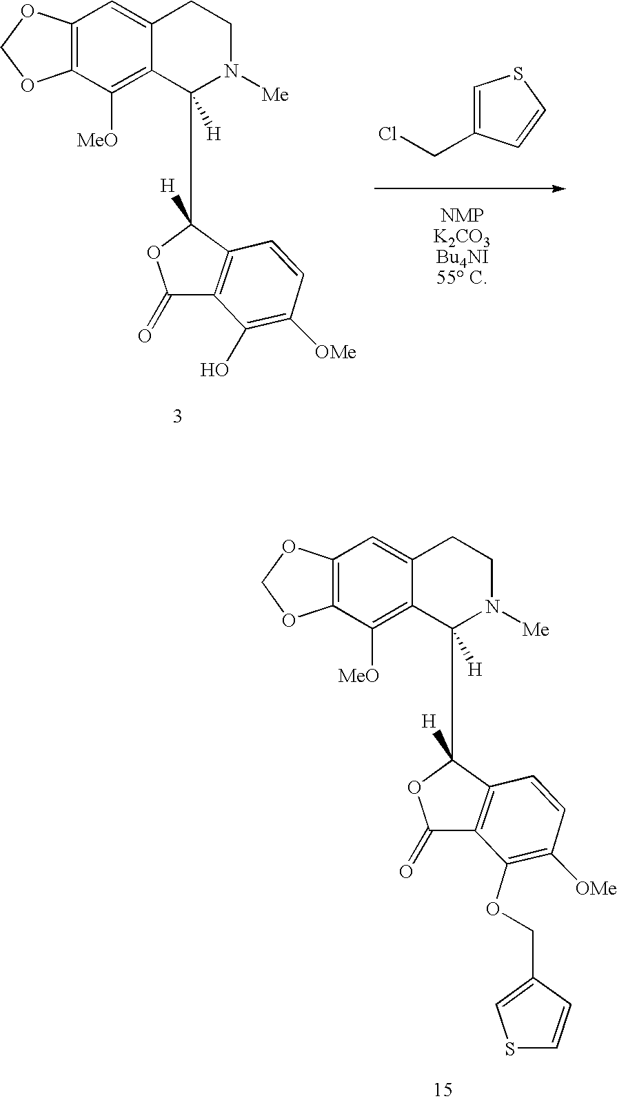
C1(=O)OC(C2([H])C3=C([MeO])C4=C(OCO4)C=C3CCN2[Me])([H])C2=C1C(O)=C([OMe])C=C2.C1=C(CCl)C=CS1.C12=C(OCO1)C=C1C(=C2[MeO])C([H])(C2([H])OC(=O)C3=C2C=CC([OMe])=C3OCC2=CSC=C2)N([Me])CC1
